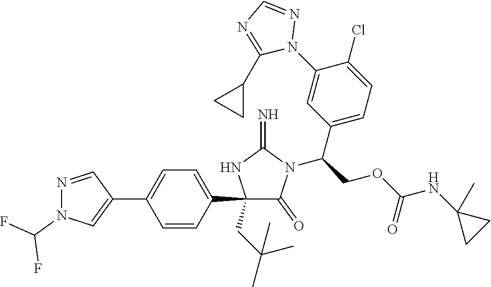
C1(C2=CC=C(C3=CN(C(F)F)N=C3)C=C2)(CC(C)(C)C)C(=O)N(C(COC(NC2(C)CC2)=O)C2=CC=C(Cl)C(N3N=CN=C3C3CC3)=C2)C(=N)N1
